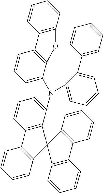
C1=CC2=C(C=C1)C1(C3=C2C=CC=C3)C2=C(C=CC=C2N(C2=CC=CC3=C2OC2=C3C=CC=C2)C2=CC=CC=C2C2=CC=CC=C2)C2=C1C=CC=C2
